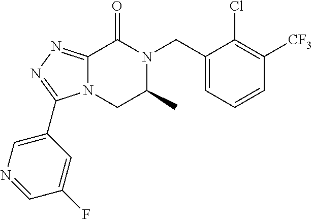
C12=NN=C(C3=CN=CC(F)=C3)N1CC(C)N(CC1=CC=CC([CF3])=C1Cl)C2=O
